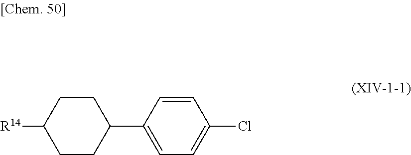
[R14]C1CCC(C2=CC=C(Cl)C=C2)CC1
